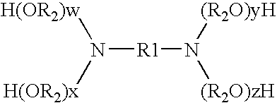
N([R1]N([(R2O)yH])[(R2O)zH])([H(OR2)w])[H(OR2)x]
